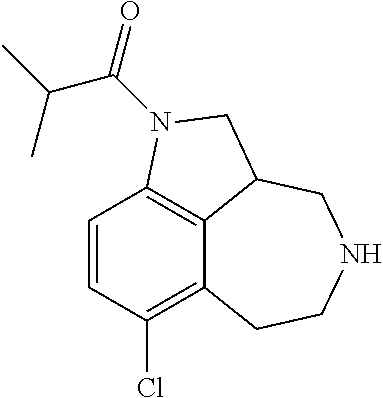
C12=C(Cl)C=CC3=C1C(CNCC2)CN3C(=O)C(C)C
